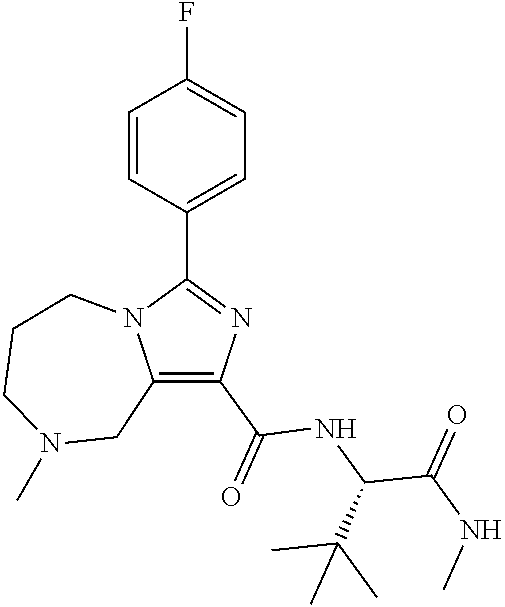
C1(C(=O)NC(C(NC)=O)C(C)(C)C)=C2N(C(C3=CC=C(F)C=C3)=N1)CCCN(C)C2
